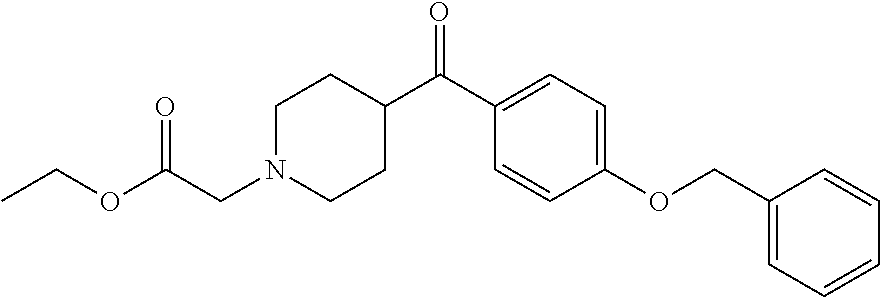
C1N(CC(OCC)=O)CCC(C(C2=CC=C(OCC3=CC=CC=C3)C=C2)=O)C1
